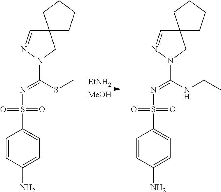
C1=CC(N)=CC=C1S(N=C(SC)N1N=CC2(CCCC2)C1)(=O)=O.[EtNH2].[MeOH].C1=CC(N)=CC=C1S(N=C(NCC)N1N=CC2(CCCC2)C1)(=O)=O
